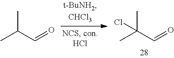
CC(C=O)C.CC(C=O)(C)Cl
